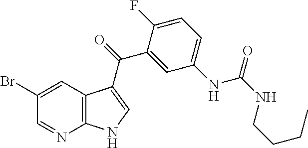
C1(Br)=CC2=C(N=C1)NC=C2C(=O)C1=CC(NC(NCCCC)=O)=CC=C1F
